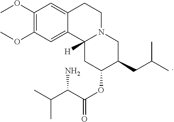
C1(OC)=C(OC)C=C2C(=C1)CCN1C2([H])CC(OC(C(C(C)C)N)=O)C(CC(C)C)C1
